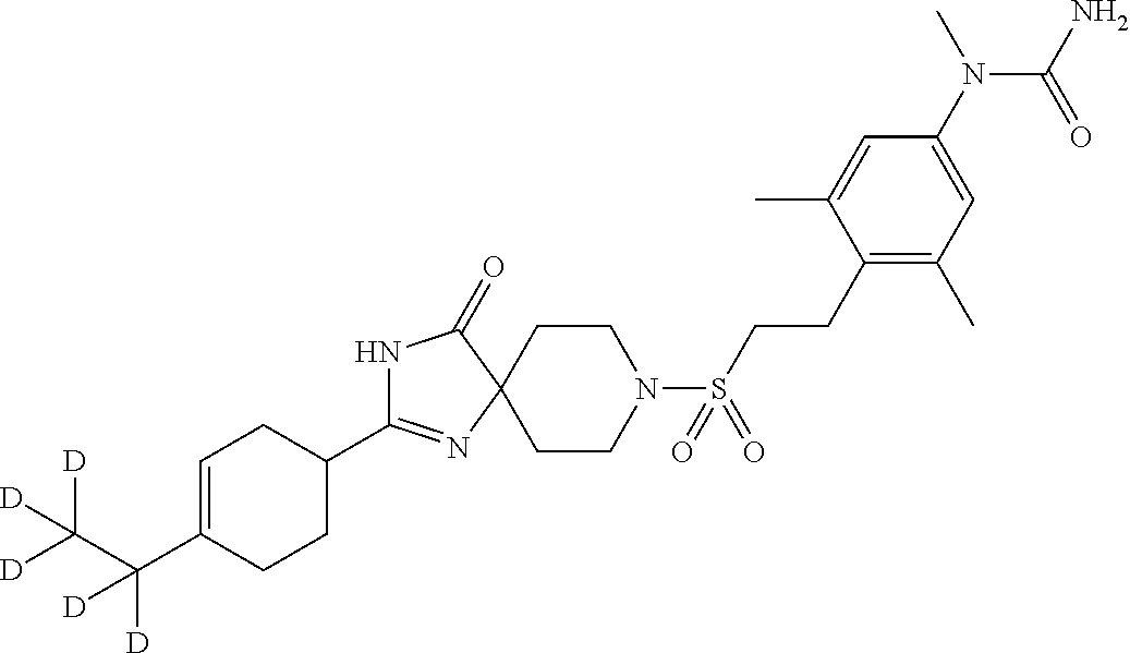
C1(C2=NC3(C(=O)N2)CCN(S(CCC2=C(C)C=C(N(C)C(N)=O)C=C2C)(=O)=O)CC3)CC=C(C(C([D])([D])[D])([D])[D])CC1
